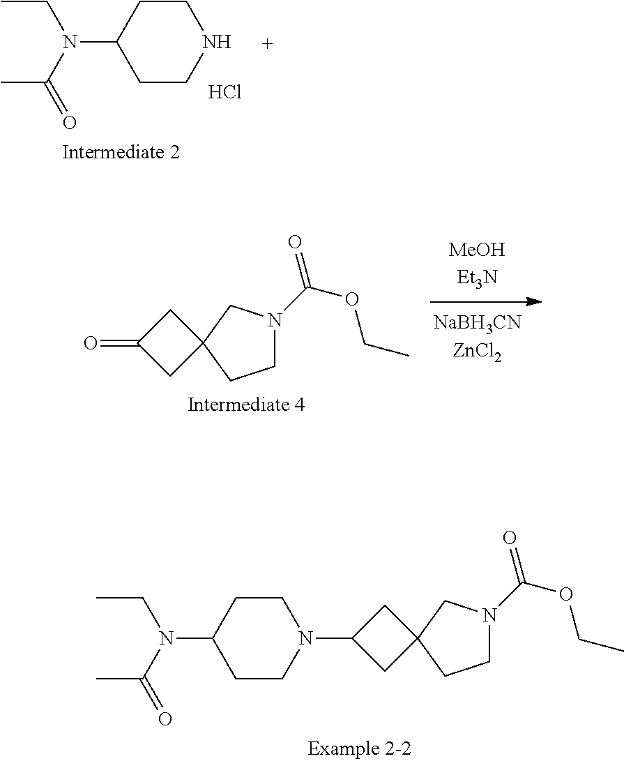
N1(C(=O)OCC)CCC2(C1)CC(N1CCC(N(C(C)=O)CC)CC1)C2.C1CC(N(C(C)=O)CC)CCN1.Cl.N1(C(=O)OCC)CCC2(C1)CC(=O)C2
